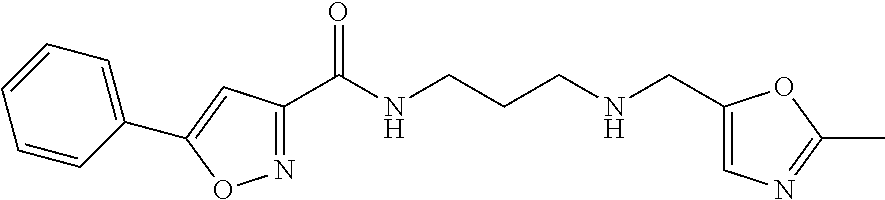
N1=C(C(NCCCNCC2=CN=C(C)O2)=O)C=C(C2=CC=CC=C2)O1
